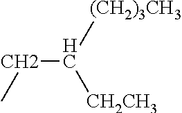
CCC([(CH2)3CH3])[CH2CH3]
